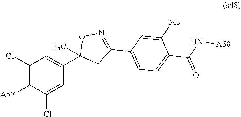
C1(Cl)=C([A57])C(Cl)=CC(C2([F3C])CC(C3=CC=C(C(N[A58])=O)C([Me])=C3)=NO2)=C1
